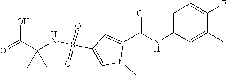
C1=C(NC(C2=CC(S(NC(C)(C(O)=O)C)(=O)=O)=CN2C)=O)C=C(C)C(F)=C1
